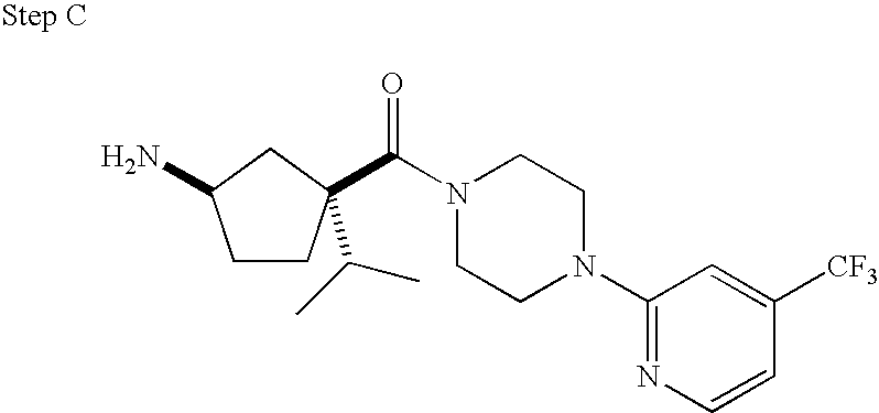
NC1CCC(C(=O)N2CCN(C3=NC=CC([CF3])=C3)CC2)(C(C)C)C1
